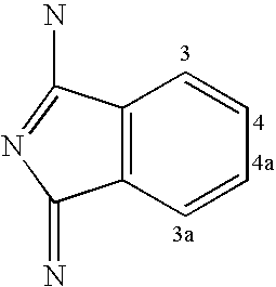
C12=C(C=CC=C1)C(=N)N=C2N
